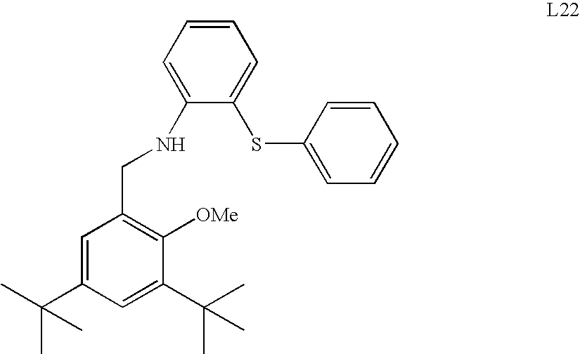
C1=CC=C(NCC2=C([OMe])C(C(C)(C)C)=CC(C(C)(C)C)=C2)C(SC2=CC=CC=C2)=C1
